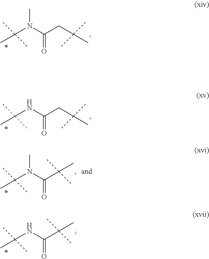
C(NC(CC(C)(C)C)=O)(C)(C)C.C(N(C(C(C)(C)C)=O)C)(C)(C)C.C(NC(C(C)(C)C)=O)(C)(C)C.C(N(C(CC(C)(C)C)=O)C)(C)(C)C
